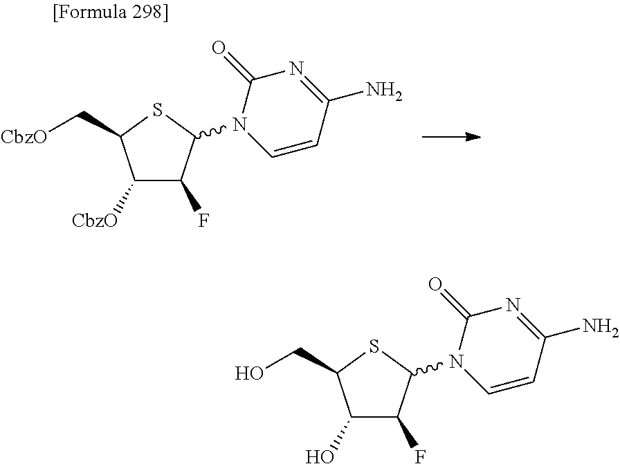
C1(O)C(F)C(N2C=CC(N)=NC2=O)SC1CO.C1([CbzO])C(F)C(N2C=CC(N)=NC2=O)SC1C[CbzO]
